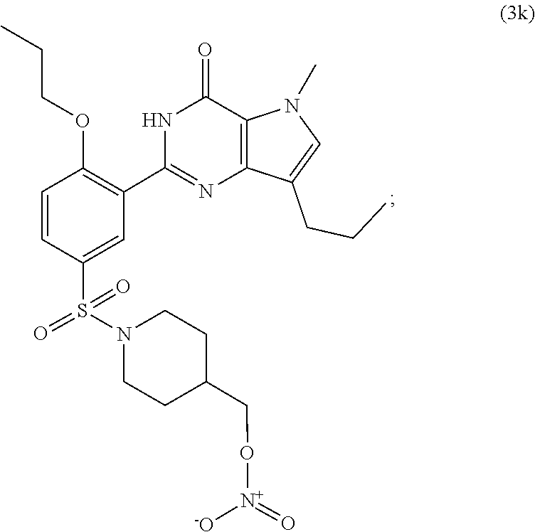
[N+](=O)(OCC1CCN(S(=O)(=O)C2=CC(C3=NC4=C(C(=O)N3)N(C)C=C4CCC)=C(OCCC)C=C2)CC1)[-O]
